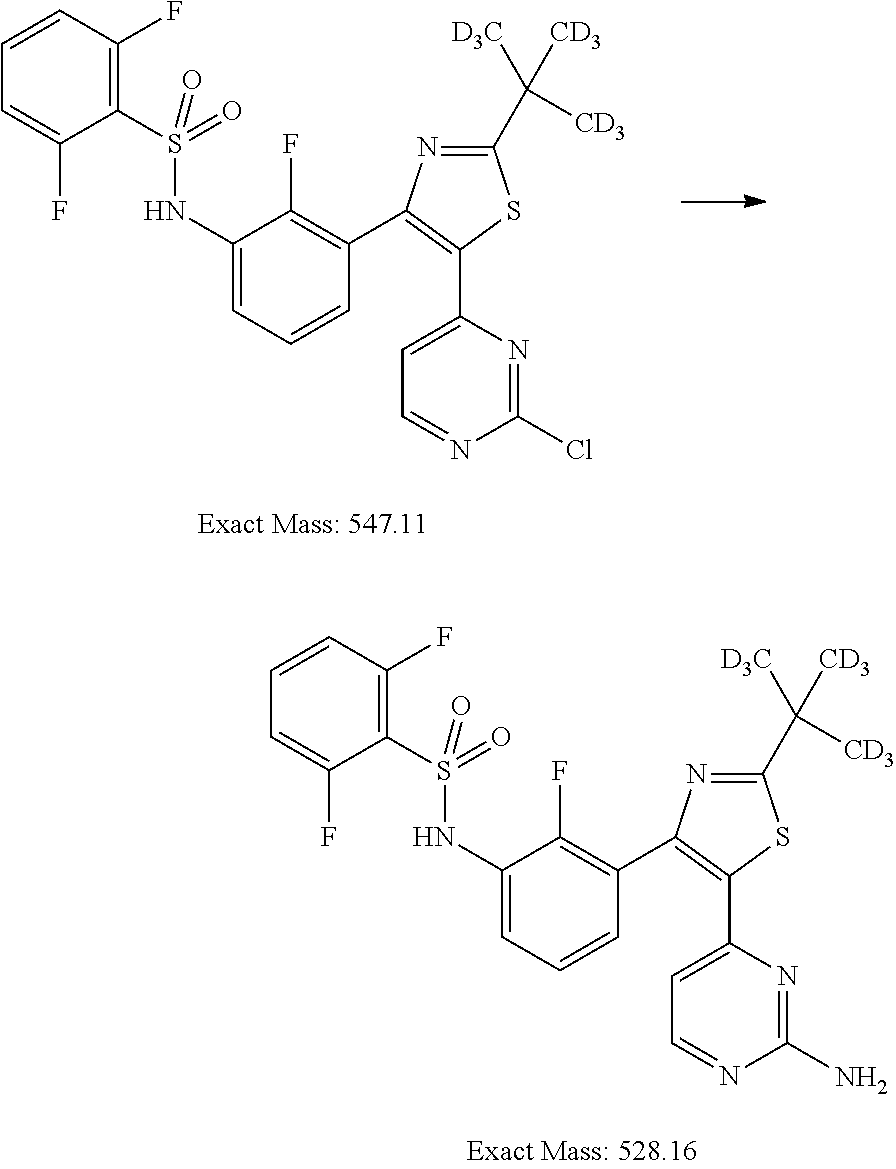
C1(NS(C2=C(F)C=CC=C2F)(=O)=O)=CC=CC(C2=C(C3=CC=NC(Cl)=N3)SC(C([D3C])([CD3])[CD3])=N2)=C1F.C1(NS(C2=C(F)C=CC=C2F)(=O)=O)=CC=CC(C2=C(C3=CC=NC(N)=N3)SC(C([D3C])([CD3])[CD3])=N2)=C1F
